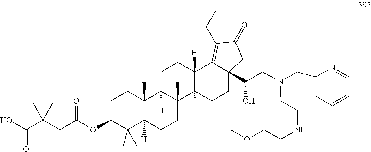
C1(CN(CC(O)C23CCC4(C)C([H])(C2=C(C(C)C)C(=O)C3)CCC2([H])C4(C)CCC3([H])C2(C)CCC(OC(CC(C(O)=O)(C)C)=O)C3(C)C)CCNCCOC)=CC=CC=N1
